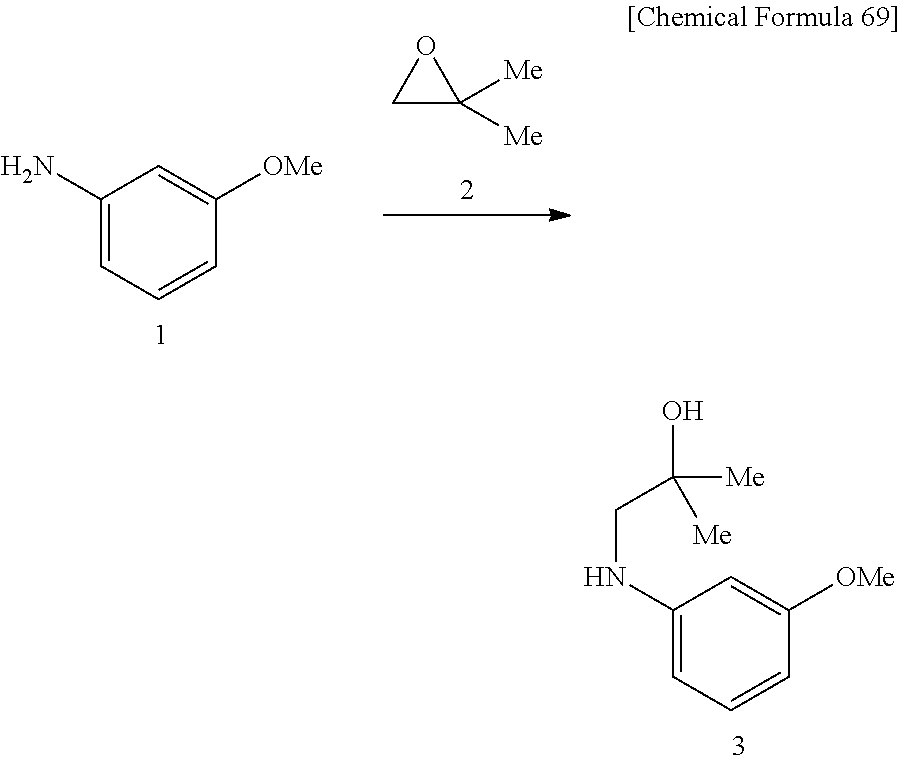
C1(N)=CC=CC([OMe])=C1.C1C([Me])([Me])O1.C1(NCC(O)([Me])[Me])=CC=CC([OMe])=C1
